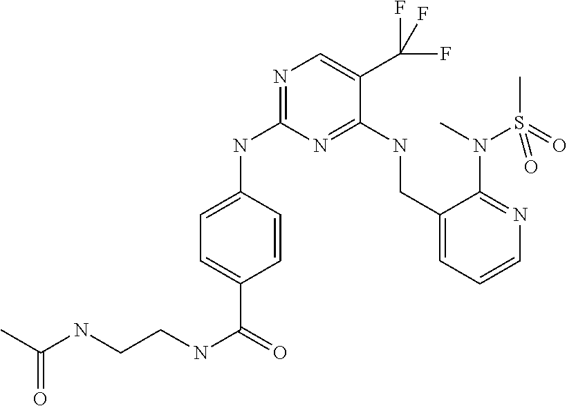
C1=C(C(NCCNC(C)=O)=O)C=CC(NC2=NC=C(C(F)(F)F)C(NCC3=CC=CN=C3N(C)S(C)(=O)=O)=N2)=C1
